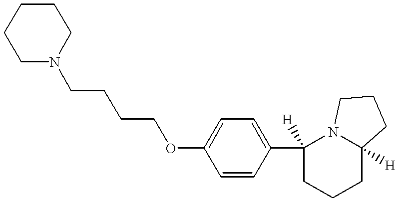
C1CCCN(CCCCOC2=CC=C(C3([H])CCCC4([H])N3CCC4)C=C2)C1
